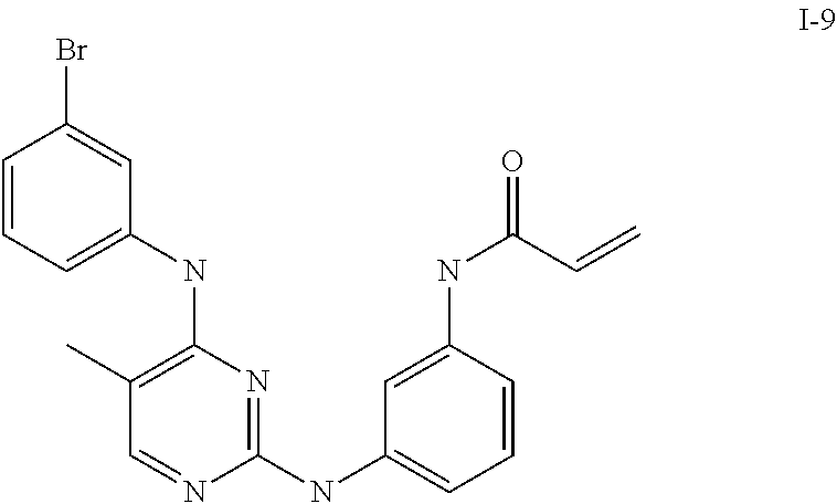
C1(NC2=C(C)C=NC(NC3=CC=CC(NC(C=C)=O)=C3)=N2)=CC=CC(Br)=C1
